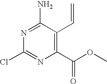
N1=C(N)C(C=C)=C(C(OC)=O)N=C1Cl
